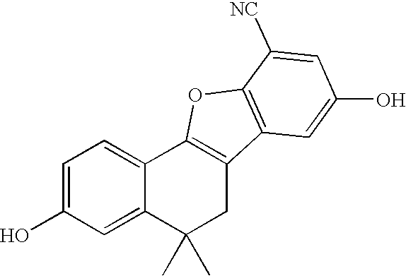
C1=C(O)C=C2C(=C1)C1=C(CC2(C)C)C2=C(O1)C([NC])=CC(O)=C2
